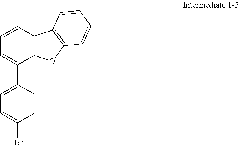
C1=CC2=C(C(C3=CC=C(Br)C=C3)=C1)OC1=C2C=CC=C1
